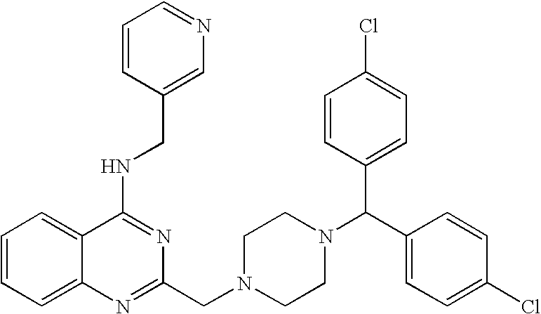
C1(NCC2=CN=CC=C2)=NC(CN2CCN(C(C3=CC=C(Cl)C=C3)C3=CC=C(Cl)C=C3)CC2)=NC2=CC=CC=C12
